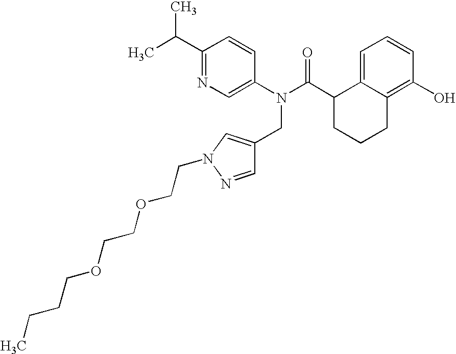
C1(C(C)C)=NC=C(N(C(C2CCCC3=C(O)C=CC=C23)=O)CC2=CN(CCOCCOCCCC)N=C2)C=C1
